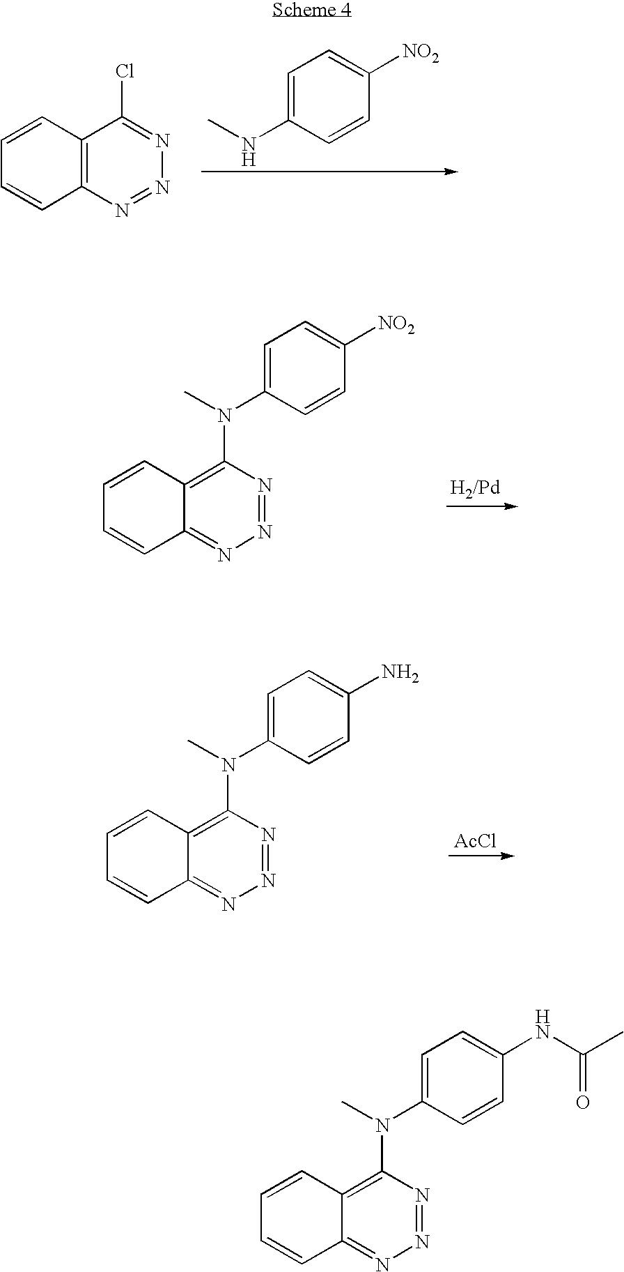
C1=CC2=C(C=C1)N=NN=C2Cl.C1=C(NC)C=CC([NO2])=C1.C1=CC2=C(N(C3=CC=C([NO2])C=C3)C)N=NN=C2C=C1.[AcCl].C1=CC2=C(N(C3=CC=C(N)C=C3)C)N=NN=C2C=C1.C1=CC2=C(N(C3=CC=C(NC(C)=O)C=C3)C)N=NN=C2C=C1
